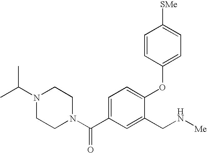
C1=C(C(N2CCN(C(C)C)CC2)=O)C=C(CN[Me])C(OC2=CC=C([SMe])C=C2)=C1
